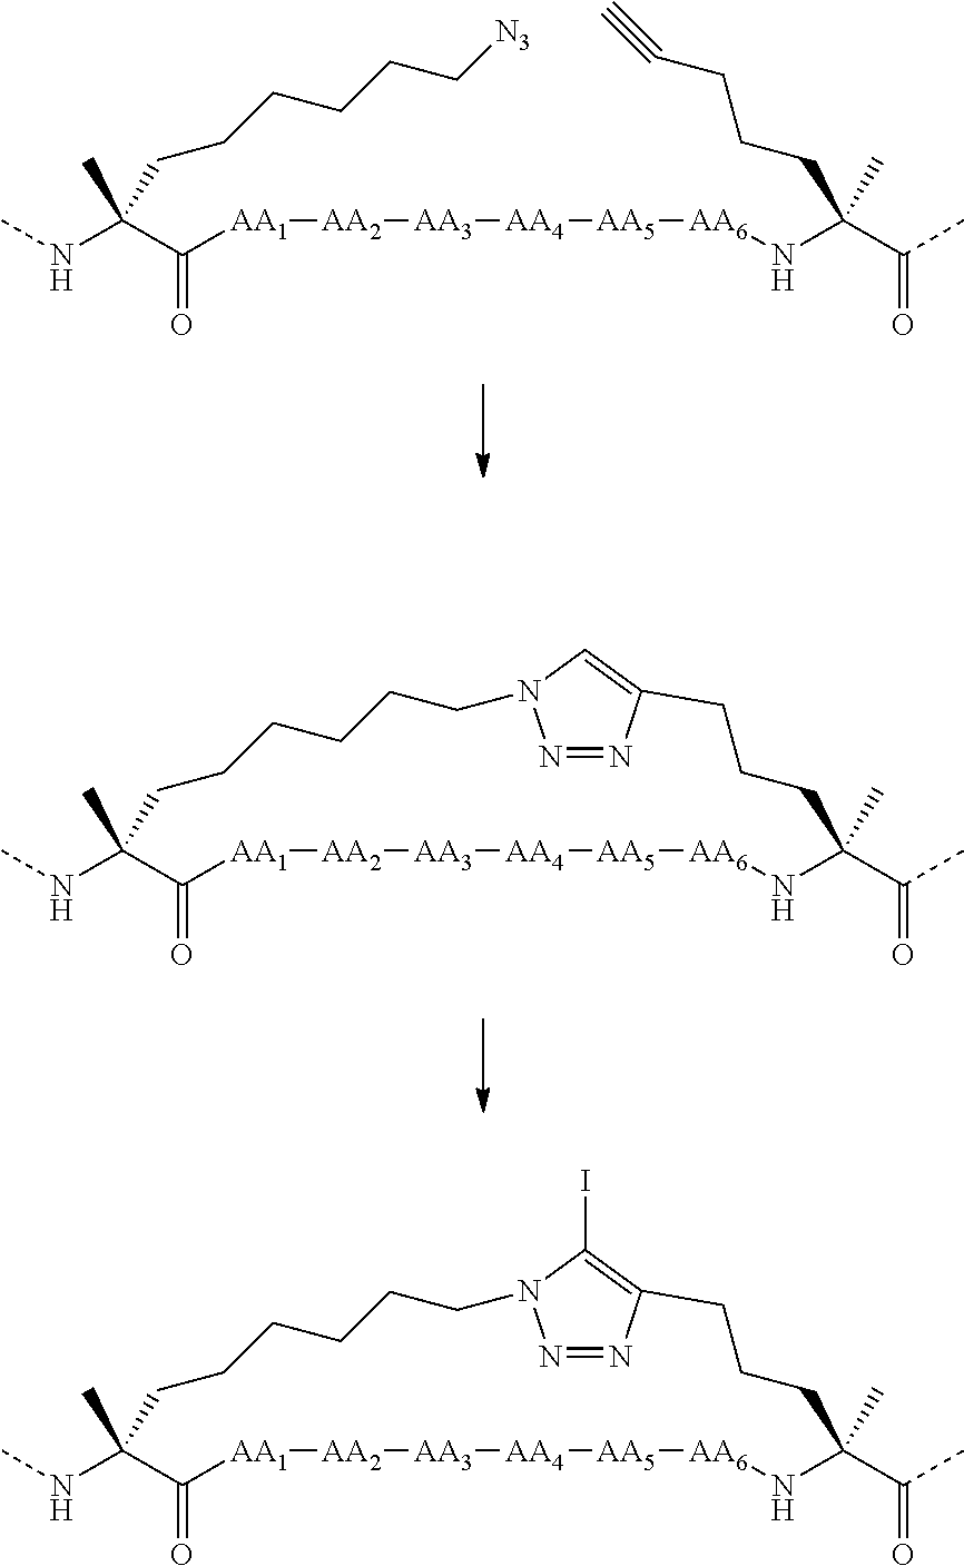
CNC(C([AA1][AA2][AA3][AA4][AA5][AA6]NC(C(=O)C)(CCCC#C)C)=O)(C)CCCCCC[N3].CNC1(C)C(=O)[AA1][AA2][AA3][AA4][AA5][AA6]NC(C(=O)C)(C)CCCC2=CN(CCCCCC1)N=N2.CNC1(C)C(=O)[AA1][AA2][AA3][AA4][AA5][AA6]NC(C(=O)C)(C)CCCC2=C(I)N(CCCCCC1)N=N2
